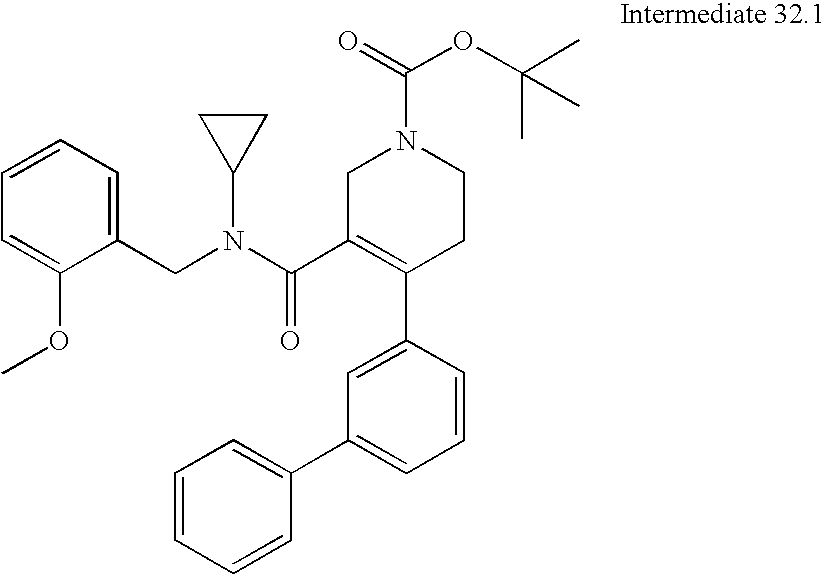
C1(CN(C(C2=C(C3=CC(C4=CC=CC=C4)=CC=C3)CCN(C(=O)OC(C)(C)C)C2)=O)C2CC2)=CC=CC=C1OC
